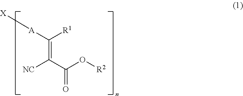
[A](C([R1])=C(C(O[R2])=O)[NC])[X]
